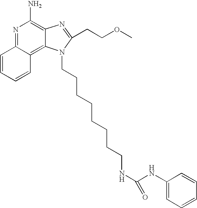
N1=C2C(=C3C(=C1N)N=C(CCOC)N3CCCCCCCCNC(NC1=CC=CC=C1)=O)C=CC=C2
